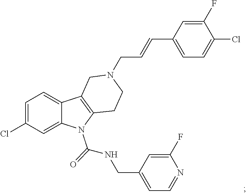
C1=C(Cl)C=C2C(=C1)C1=C(N2C(NCC2=CC=NC(F)=C2)=O)CCN(CC=CC2=CC=C(Cl)C(F)=C2)C1
